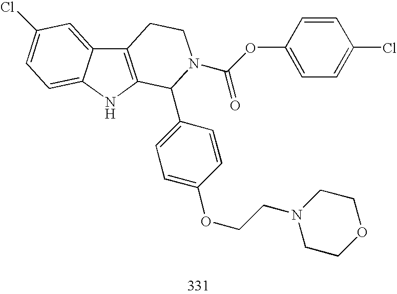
C12=C(NC3=CC=C(Cl)C=C13)C(C1=CC=C(OCCN3CCOCC3)C=C1)N(C(OC1=CC=C(Cl)C=C1)=O)CC2
